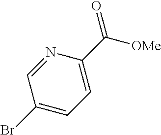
C1=NC(C(=O)[OMe])=CC=C1Br
